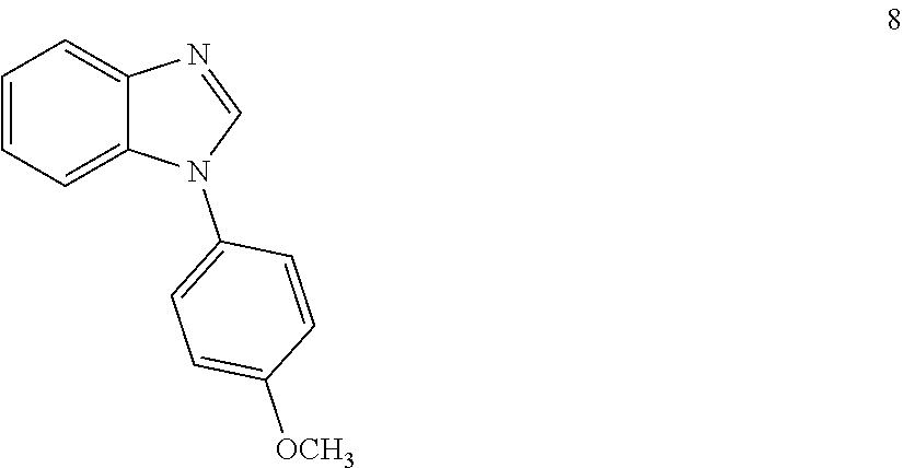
C1=CC=C2C(=C1)N(C1=CC=C([OCH3])C=C1)C=N2
